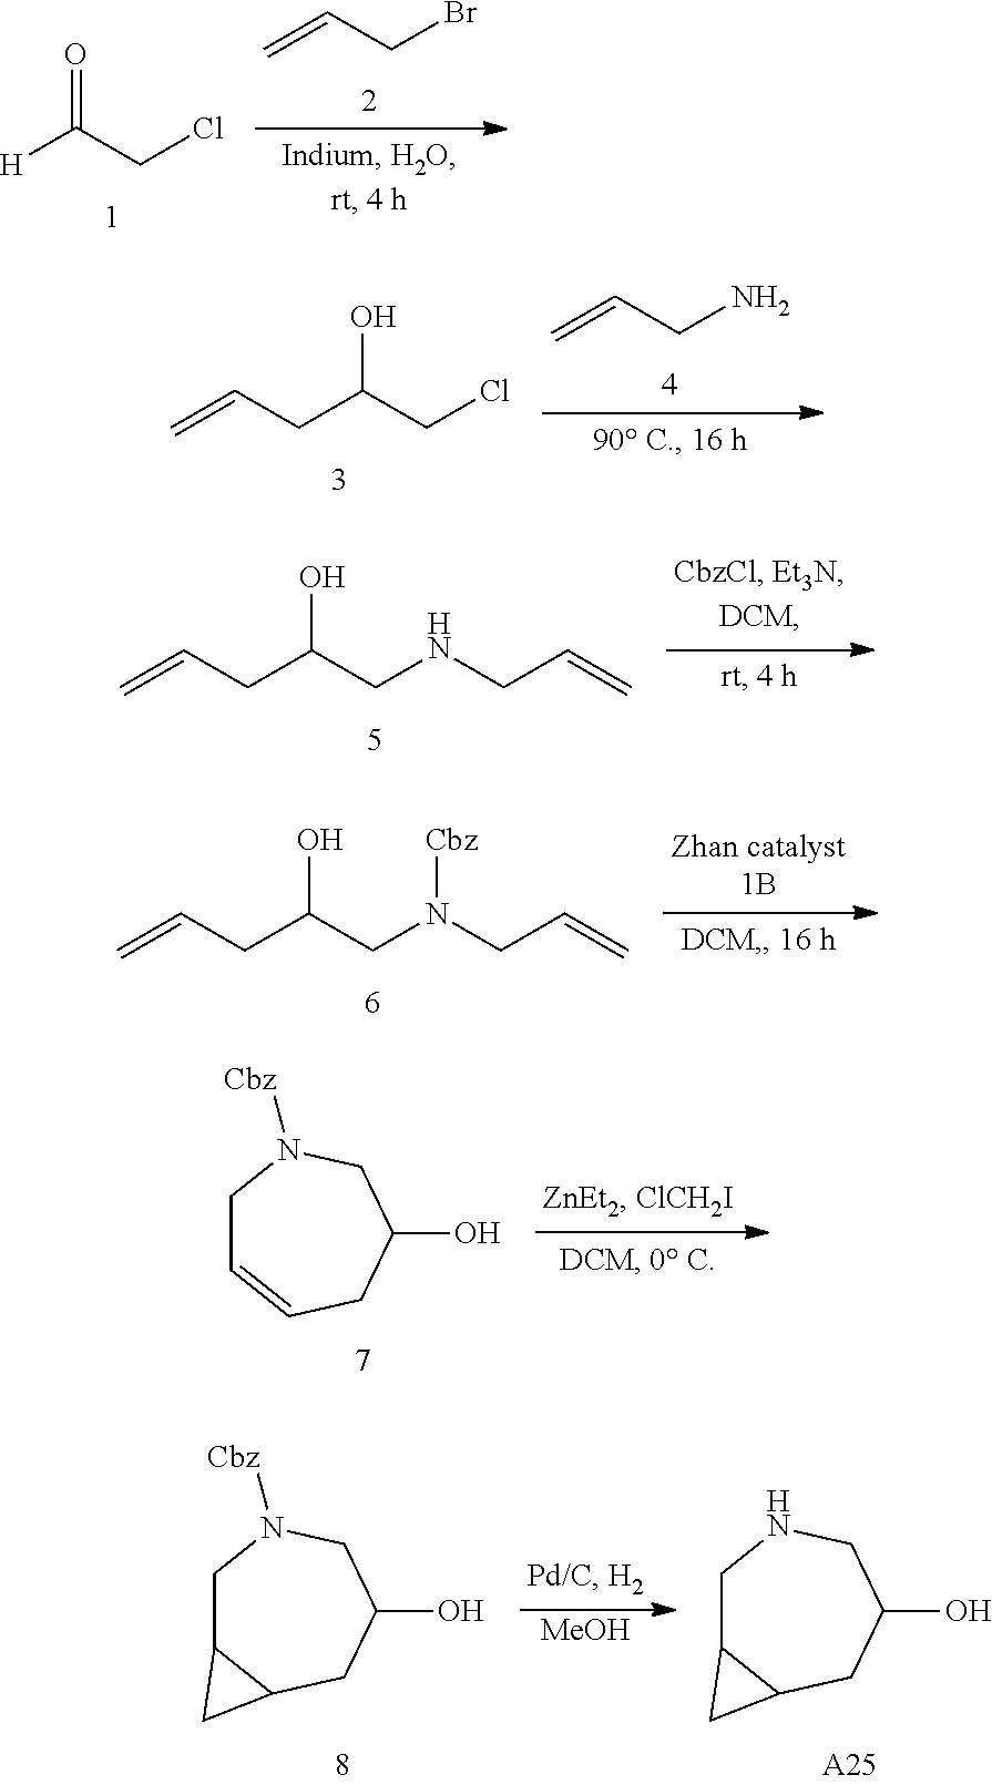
C=CCBr.O=C(CCl)[H].C=CCN.OC(CCl)CC=C.OC(CNCC=C)CC=C.OC(CN(CC=C)[Cbz])CC=C.C1C=CCC(O)CN1[Cbz].[MeOH].C1C2C(CC(O)CN1[Cbz])C2.C1C2C(CC(O)CN1)C2.[A25]
